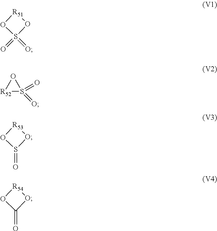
O1S(=O)(=O)O[R51]1.[R52]1S(=O)(=O)O1.O1S(=O)O[R53]1.O1C(=O)O[R54]1
